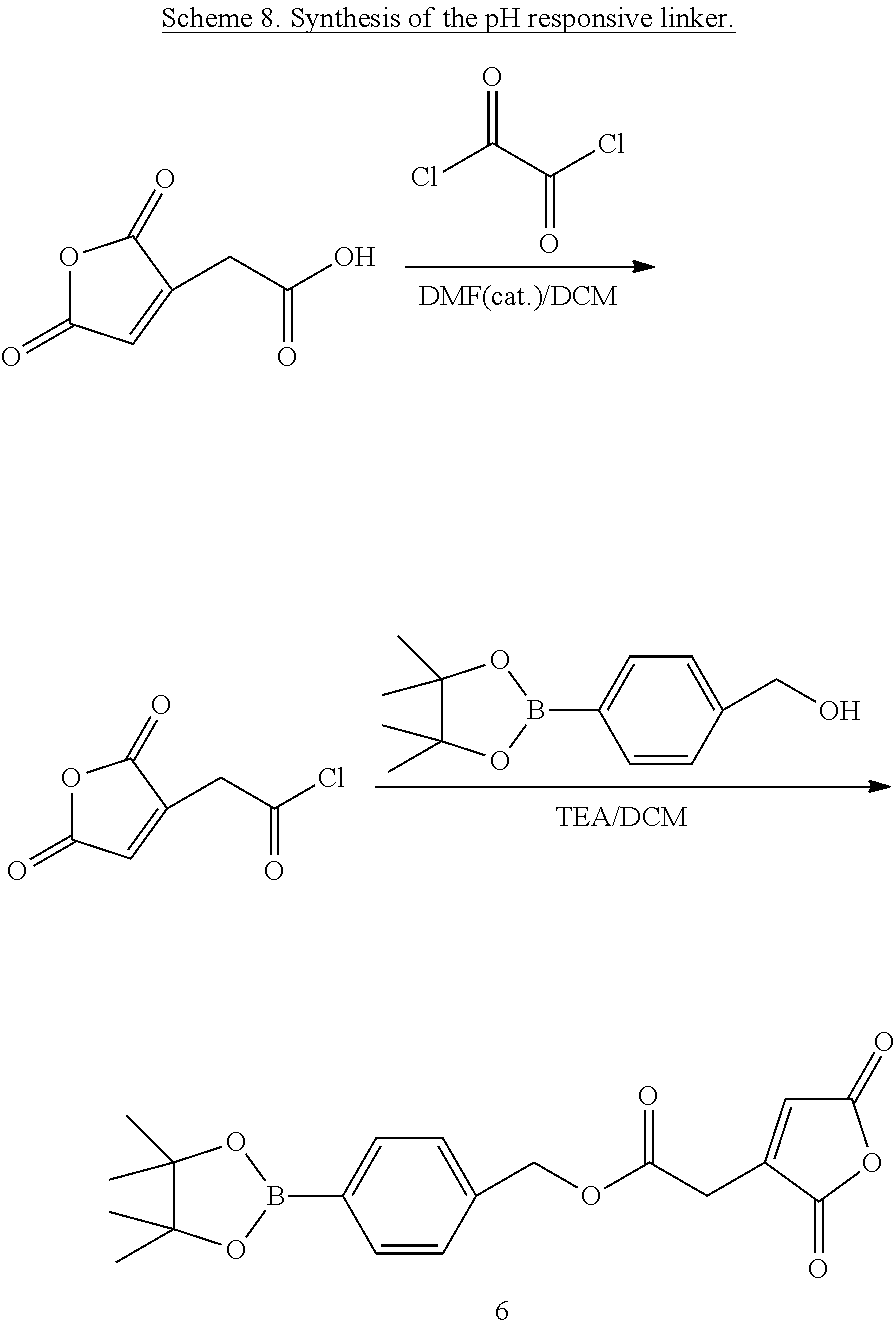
ClC(C(Cl)=O)=O.O1C(=O)C=C(CC(O)=O)C1=O.C1(C)(C)C(C)(C)OB(C2=CC=C(CO)C=C2)O1.O1C(=O)C=C(CC(Cl)=O)C1=O.C1(C)(C)C(C)(C)OB(C2=CC=C(COC(CC3=CC(=O)OC3=O)=O)C=C2)O1
